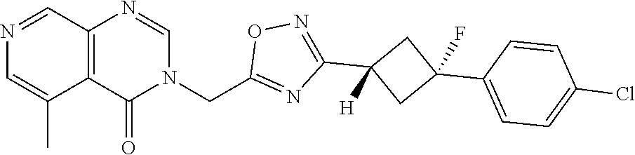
C12=C(C(=O)N(CC3=NC(C4([H])CC(C5=CC=C(Cl)C=C5)(F)C4)=NO3)C=N1)C(C)=CN=C2
